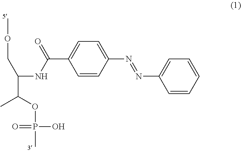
C1=CC(N=NC2=CC=CC=C2)=CC=C1C(NC(C(C)OP(C)(=O)O)COC)=O
